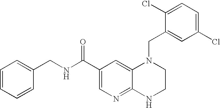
C12=NC=C(C(NCC3=CC=CC=C3)=O)C=C1N(CC1=CC(Cl)=CC=C1Cl)CCN2
